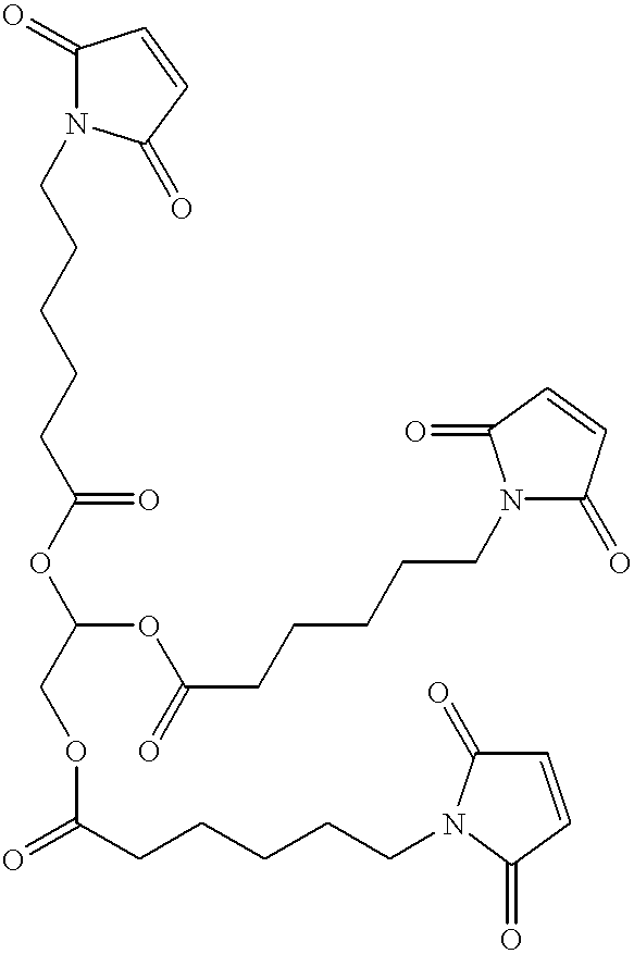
C1(=O)N(CCCCCC(OC(COC(CCCCCN2C(=O)C=CC2=O)=O)OC(CCCCCN2C(=O)C=CC2=O)=O)=O)C(=O)C=C1
